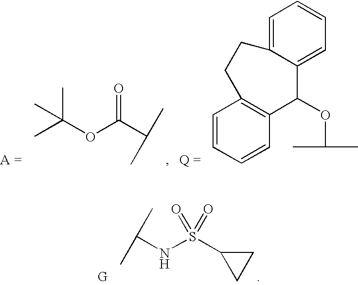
CC(OC(C(C)C)=O)(C)C.O(C(C)C)C1C2=CC=CC=C2CCC2=C1C=CC=C2.C(NS(C1CC1)(=O)=O)(C)C
